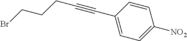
C1=C(C#CCCCBr)C=CC([NO2])=C1
